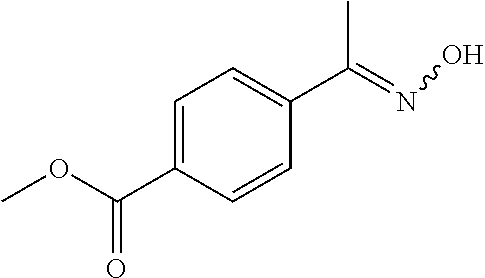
O=C(C1=CC=C(C(C)=NO)C=C1)OC
